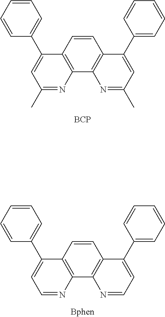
C1=CC=CC(C2=CC(C)=NC3=C2C=CC2=C3N=C(C)C=C2C2=CC=CC=C2)=C1.[BCP].C1=CC=CC(C2=CC=NC3=C2C=CC2=C3N=CC=C2C2=CC=CC=C2)=C1
